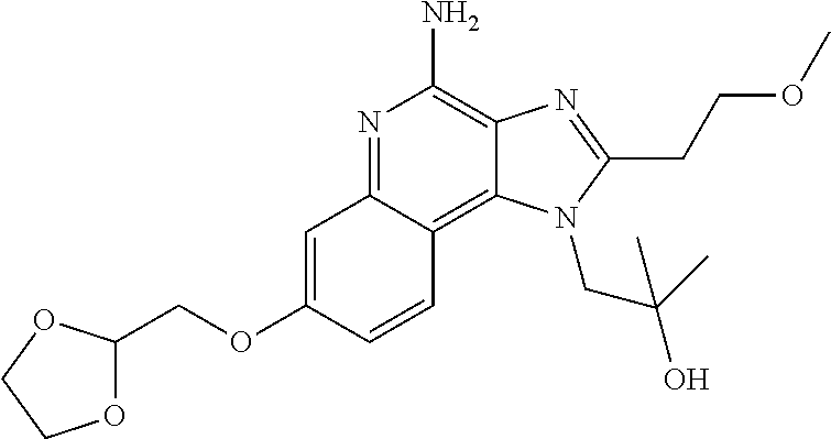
C1=CC2=C3C(=C(N)N=C2C=C1OCC1OCCO1)N=C(CCOC)N3CC(C)(O)C
